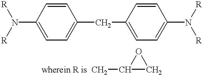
N(C1=CC=C(CC2=CC=C(N([R])[R])C=C2)C=C1)([R])[R].CC1CO1
